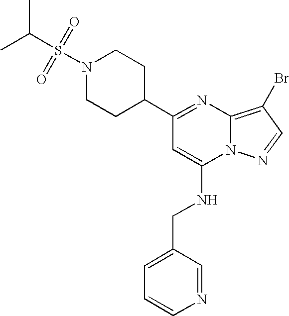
C1(C2=NC3=C(Br)C=NN3C(NCC3=CC=CN=C3)=C2)CCN(S(=O)(=O)C(C)C)CC1
